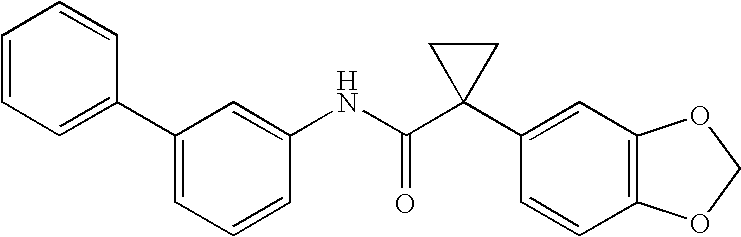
C1(C2=CC=CC=C2)=CC=CC(NC(C2(C3=CC4=C(C=C3)OCO4)CC2)=O)=C1
